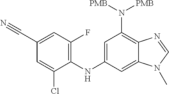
C12=C(N([PMB])[PMB])C=C(NC3=C(F)C=C(C#N)C=C3Cl)C=C1N(C)C=N2
